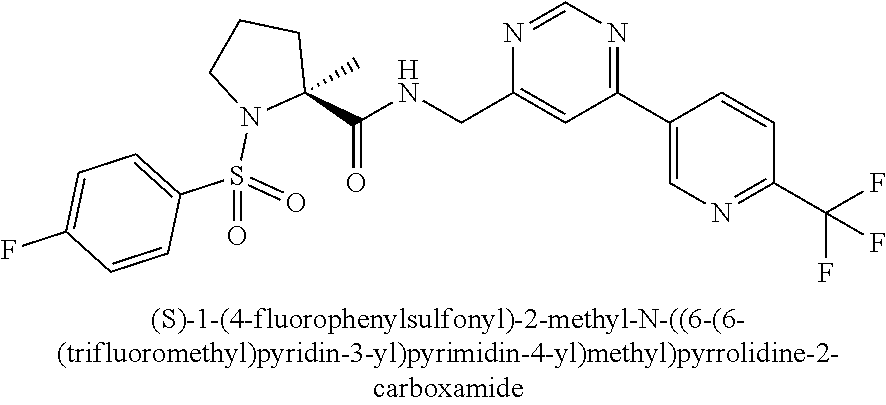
C1(C2=CN=C(C(F)(F)F)C=C2)=NC=NC(CNC(C2(C)CCCN2S(C2=CC=C(F)C=C2)(=O)=O)=O)=C1
